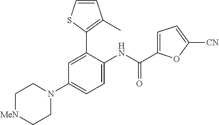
C1=CSC(C2=CC(N3CC[MeN]CC3)=CC=C2NC(=O)C2=CC=C([CN])O2)=C1C
